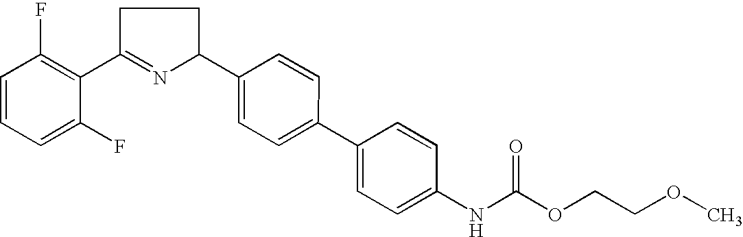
C1=CC=C(F)C(C2=NC(C3=CC=C(C4=CC=C(NC(OCCOC)=O)C=C4)C=C3)CC2)=C1F
